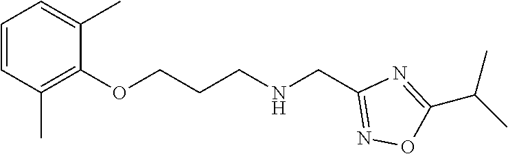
C1(OCCCNCC2=NOC(C(C)C)=N2)=C(C)C=CC=C1C
